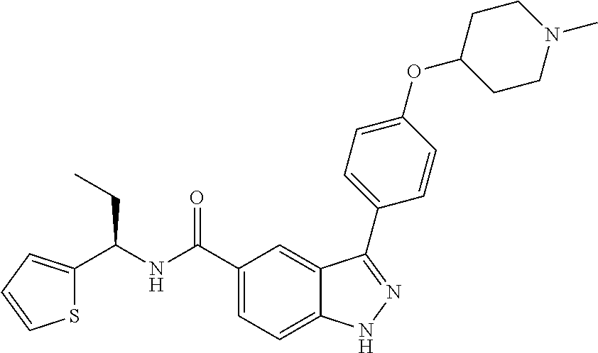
S1C(C(NC(C2=CC=C3C(=C2)C(C2=CC=C(OC4CCN(C)CC4)C=C2)=NN3)=O)CC)=CC=C1
